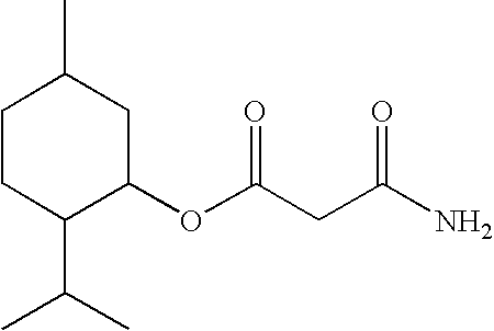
CC1CCC(C(C)C)C(OC(=O)CC(N)=O)C1
